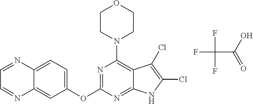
FC(C(O)=O)(F)F.C12=CC=C(OC3=NC(N4CCOCC4)=C4C(=N3)NC(Cl)=C4Cl)C=C1N=CC=N2
